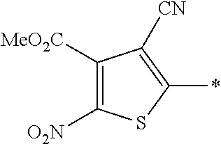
C1([MeO2C])=C([O2N])SC(*)=C1[CN]
